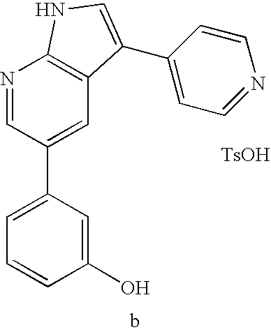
C1(O)=CC(C2=CC3=C(N=C2)NC=C3C2=CC=NC=C2)=CC=C1.[TsOH]
